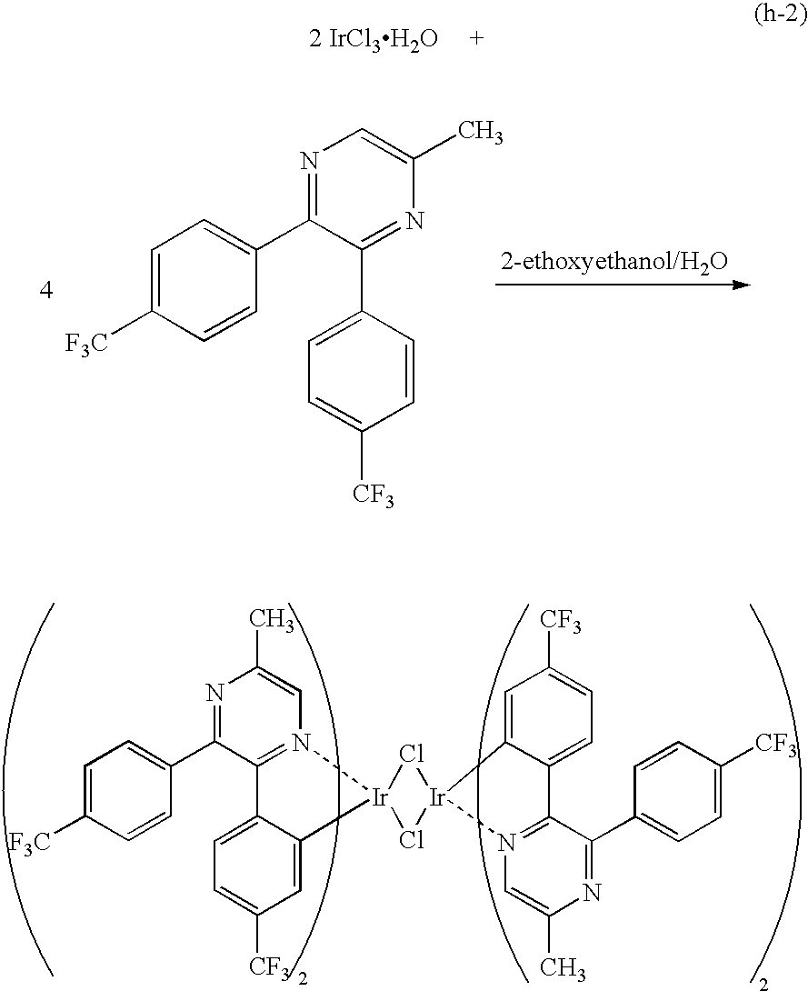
N1=C(C2=CC=C([F3C])C=C2)C2=N(C=C1C)[Ir]1(C3=CC([CF3])=CC=C23)Cl[Ir]2(Cl1)N1=C(C3=CC=C([CF3])C=C23)C(C2=CC=C([CF3])C=C2)=NC(C)=C1.[2 IrCl3H2O].N1=C(C2=CC=C([F3C])C=C2)C(C2=CC=C([CF3])C=C2)=NC(C)=C1
